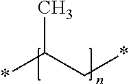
*C(C*)C
